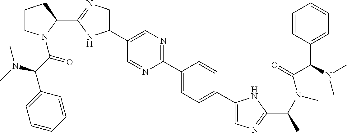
C1(C2=CN=C(C3CCCN3C(C(C3=CC=CC=C3)N(C)C)=O)N2)=CN=C(C2=CC=C(C3=CN=C(C(N(C(C(C4=CC=CC=C4)N(C)C)=O)C)C)N3)C=C2)N=C1
